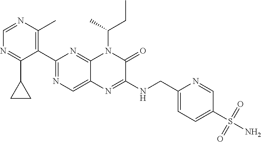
C1=NC(C)=C(C2=NC=C3C(=N2)N(C(C)CC)C(=O)C(NCC2=CC=C(S(=O)(=O)N)C=N2)=N3)C(C2CC2)=N1
